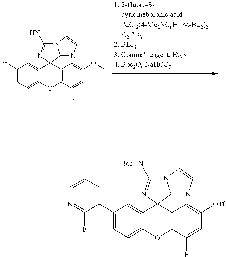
C1(C2=CC=C3C(=C2)C2(C4=C(O3)C(F)=CC([OTf])=C4)C3=NC=CN3C([BocHN])=N2)=CC=CN=C1F.BrC1=CC=C2C(=C1)C1(C3=C(O2)C(F)=CC(OC)=C3)C2=NC=CN2C(N)=N1
